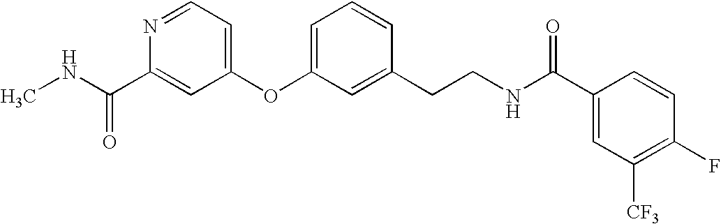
N(C(C1=CC(OC2=CC=CC(CCNC(C3=CC([CF3])=C(F)C=C3)=O)=C2)=CC=N1)=O)C
